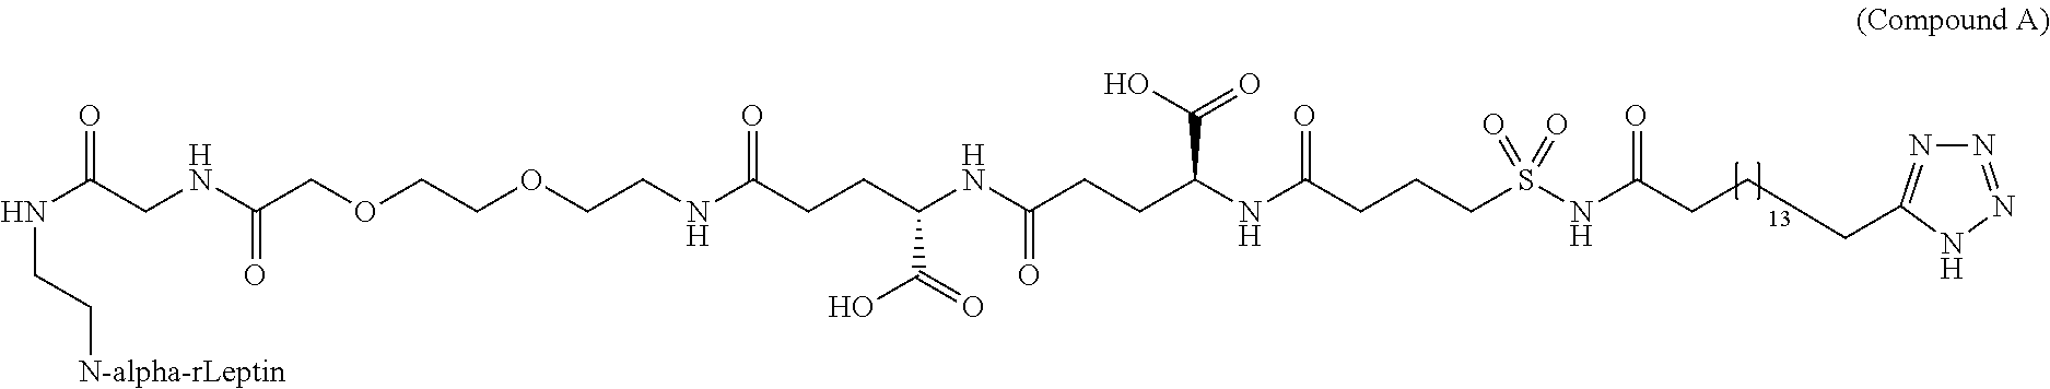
N(C(CNC(COCCOCCNC(CCC(NC(CCC(NC(CCCS(NC(=O)CCCC1=NN=NN1)(=O)=O)=O)C(=O)O)=O)C(O)=O)=O)=O)=O)CC[N-alpha-rLeptin]
